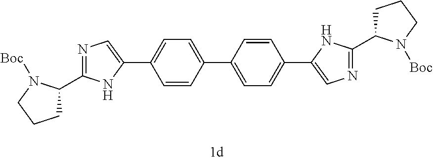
C1=C(C2=CN=C(C3CCCN3[Boc])N2)C=CC(C2=CC=C(C3=CN=C(C4CCCN4[Boc])N3)C=C2)=C1
